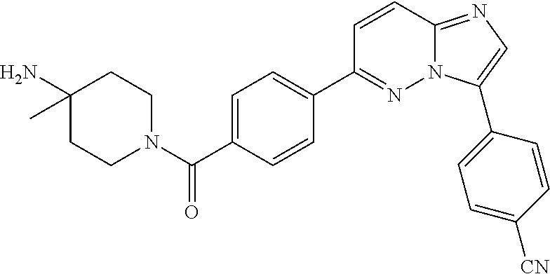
C1=C(C(=O)N2CCC(N)(C)CC2)C=CC(C2=NN3C(=NC=C3C3=CC=C([CN])C=C3)C=C2)=C1
